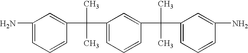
C1(N)=CC=CC(C(C2=CC=CC(C(C3=CC=CC(N)=C3)(C)C)=C2)(C)C)=C1
